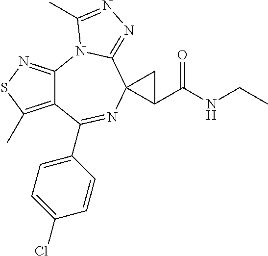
C12=C(C)SN=C1N1C(=NN=C1C)C1(N=C2C2=CC=C(Cl)C=C2)C(C(NCC)=O)C1
